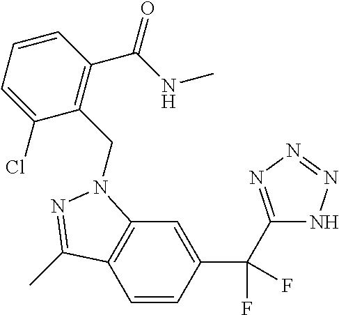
C1=CC(C(C2=NN=NN2)(F)F)=CC2=C1C(C)=NN2CC1=C(C(NC)=O)C=CC=C1Cl
